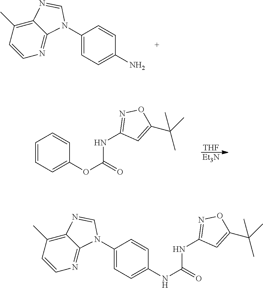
C1(N2C3=NC=CC(C)=C3N=C2)=CC=C(N)C=C1.[Et3N].[THF].C1=CC=C(OC(=O)NC2=NOC(C(C)(C)C)=C2)C=C1.C1(N2C3=NC=CC(C)=C3N=C2)=CC=C(NC(=O)NC2=NOC(C(C)(C)C)=C2)C=C1
